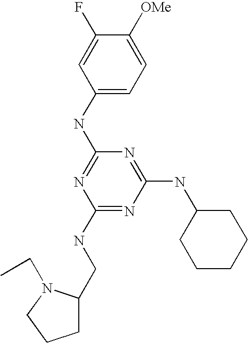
C1(NC2=NC(NCC3CCCN3CC)=NC(NC3CCCCC3)=N2)=CC=C([OMe])C(F)=C1
